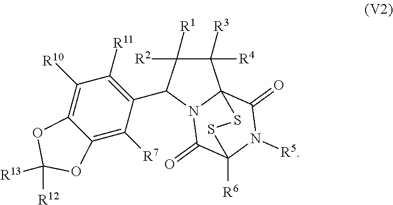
C1([R3])([R4])C([R2])([R1])C(C2=C([R11])C([R10])=C3C(=C2[R7])OC([R12])([R13])O3)N2C(=O)C3([R6])N([R5])C(=O)C12SS3
